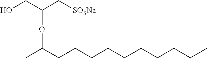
OCC(C[SO3Na])OC(C)CCCCCCCCCC
